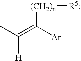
CC(=C([(CH2)n][R5])[Ar])[H]
